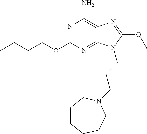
N1=C(OCCCC)N=C2C(=C1N)N=C(OC)N2CCCN1CCCCCC1
